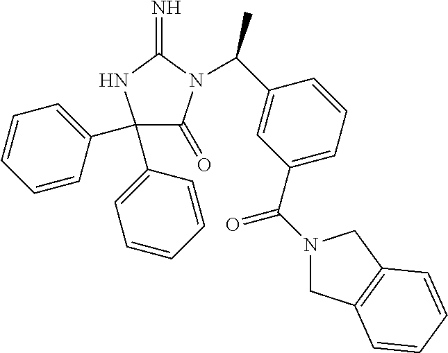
C1(C2=CC=CC=C2)(C2=CC=CC=C2)C(=O)N(C(C2=CC(C(N3CC4=C(C3)C=CC=C4)=O)=CC=C2)C)C(=N)N1
